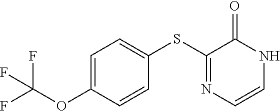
C1=C(OC(F)(F)F)C=CC(SC2=NC=CNC2=O)=C1
